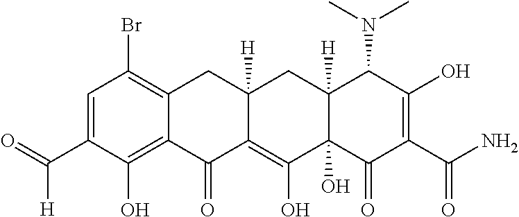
C1=C(C(=O)[H])C(O)=C2C(=C1Br)CC1([H])C(=C(O)C3(O)C([H])(C1)C(N(C)C)C(O)=C(C(=O)N)C3=O)C2=O
